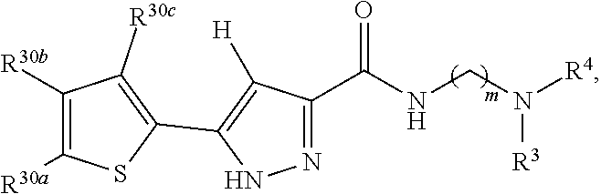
N1=C(C(NCN([R4])[R3])=O)C([H])=C(C2=C([R30c])C([R30b])=C([R30a])S2)N1
